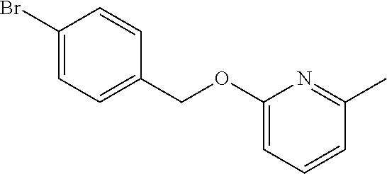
C1(Br)=CC=C(COC2=CC=CC(C)=N2)C=C1
